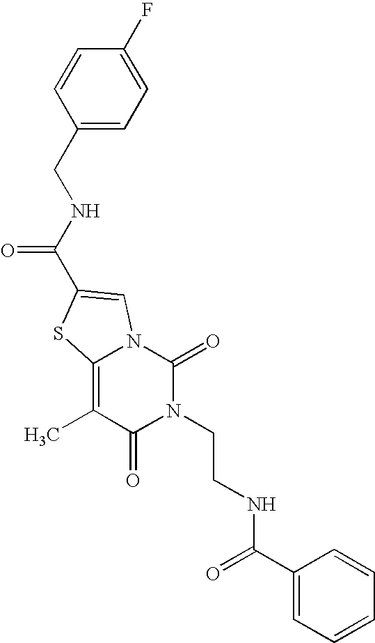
N1(CCNC(C2=CC=CC=C2)=O)C(=O)N2C(=C(C)C1=O)SC(C(NCC1=CC=C(F)C=C1)=O)=C2
